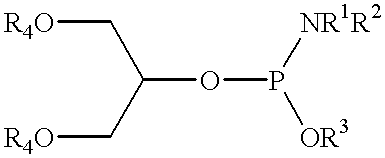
C(OP([OR3])[NR1R2])(C[R4O])C[R4O]
